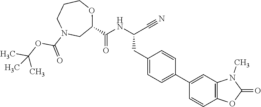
O1CCCN(C(=O)OC(C)(C)C)CC1C(NC(C#N)CC1=CC=C(C2=CC3=C(C=C2)OC(=O)N3C)C=C1)=O
